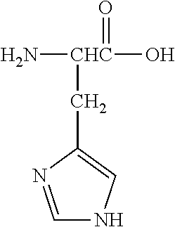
N[CHC](O)(=O)CC1=CNC=N1
